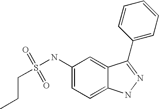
S(=O)(=O)(NC1=CC=C2C(=C1)C(C1=CC=CC=C1)=NN2)CCC
